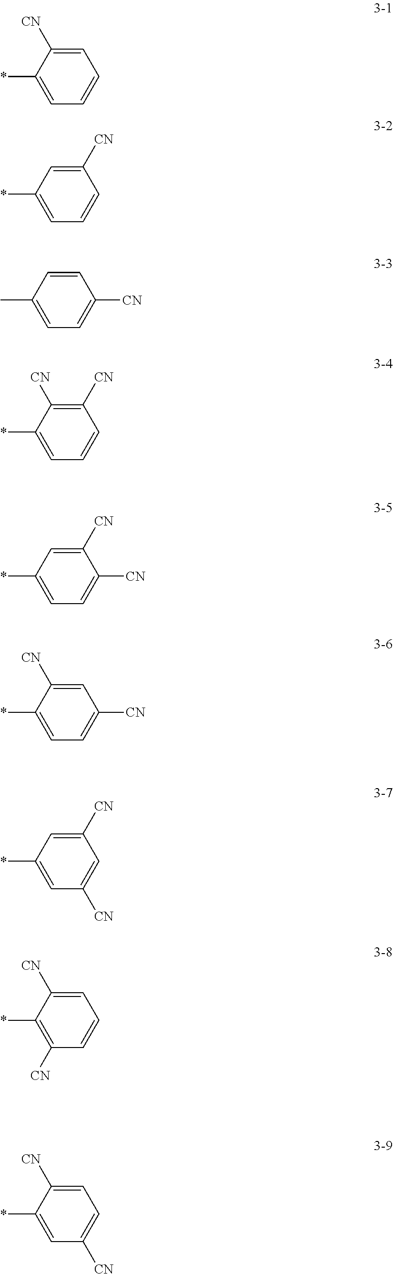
C1=C(*)C([CN])=CC=C1.C1=C(*)C=C([CN])C=C1.C1=C(C)C=CC([CN])=C1.C1=C(*)C([CN])=C([CN])C=C1.C1=C(*)C=C([CN])C([CN])=C1.C1=C(*)C([CN])=CC([CN])=C1.C1=C(*)C=C([CN])C=C1[CN].C1([CN])=C(*)C([CN])=CC=C1.C1=C(*)C([CN])=CC=C1[CN]
